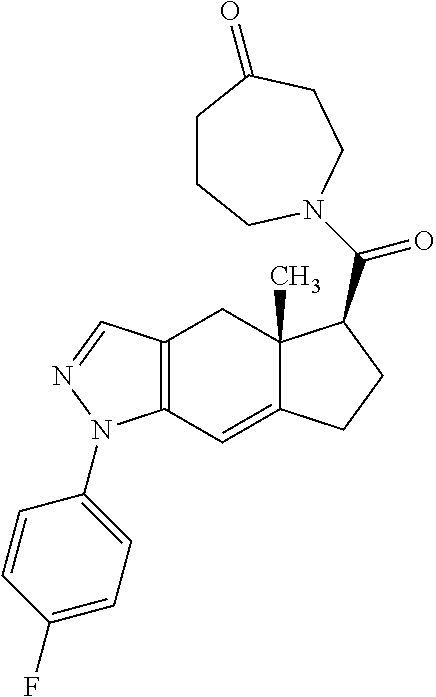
C12=C(C=C3C(C)(C1)C(C(=O)N1CCCC(=O)CC1)CC3)N(C1=CC=C(F)C=C1)N=C2
